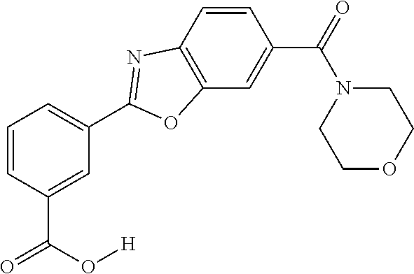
C1=C(C(O[H])=O)C=CC=C1C1=NC2=C(C=C(C(=O)N3CCOCC3)C=C2)O1
